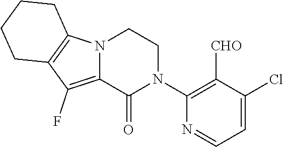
C1(Cl)=CC=NC(N2CCN3C(=C(F)C4=C3CCCC4)C2=O)=C1[CHO]
